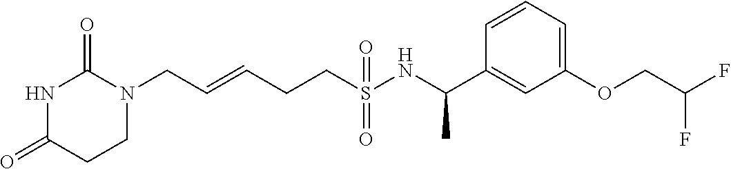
N1C(=O)CCN(CC=CCCS(NC(C2=CC(OCC(F)F)=CC=C2)C)(=O)=O)C1=O
